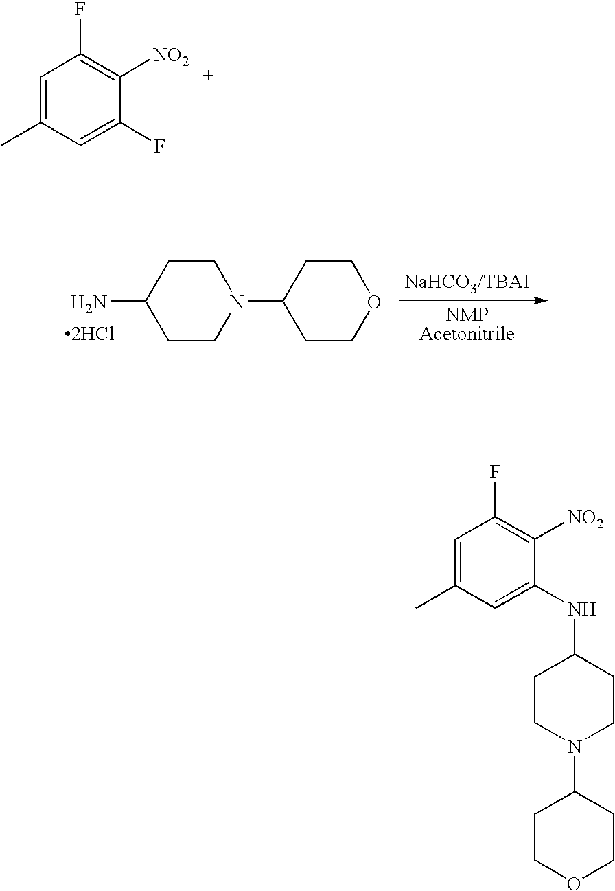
C1=C(C)C=C(F)C([NO2])=C1F.C1CN(C2CCOCC2)CCC1N.[2HCl].C1=C(C)C=C(NC2CCN(C3CCOCC3)CC2)C([NO2])=C1F
